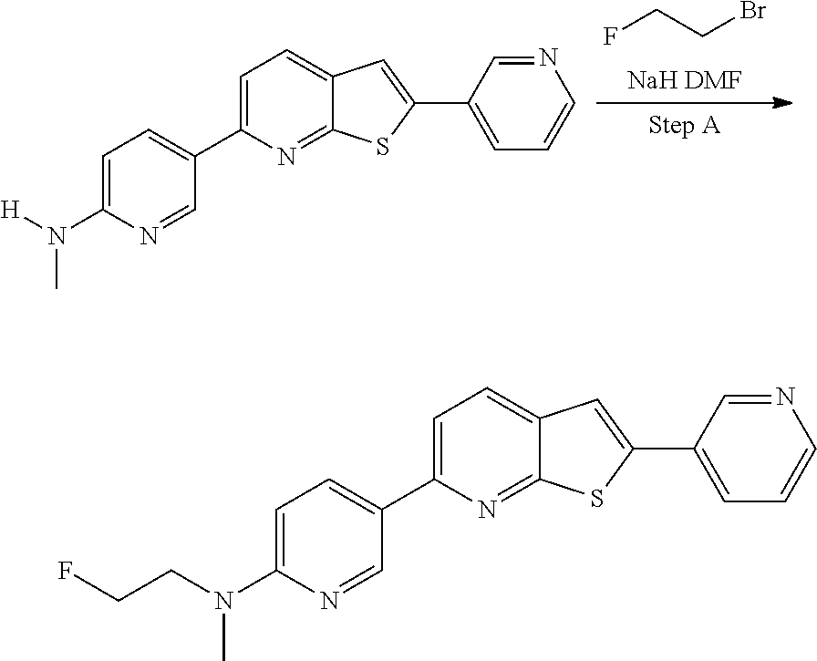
FCCBr.C1=C(N([H])C)N=CC(C2=CC=C3C(=N2)SC(C2=CC=CN=C2)=C3)=C1.C1=C(N(CCF)C)N=CC(C2=CC=C3C(=N2)SC(C2=CC=CN=C2)=C3)=C1
